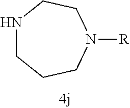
N1CCCN([R])CC1
